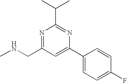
N1=C(CNC)C=C(C2=CC=C(F)C=C2)N=C1C(C)C
